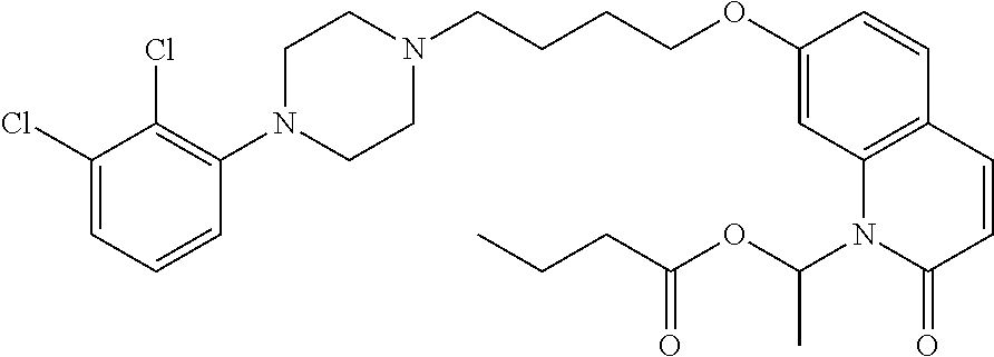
C1(Cl)=CC=CC(N2CCN(CCCCOC3=CC4=C(C=C3)C=CC(=O)N4C(OC(=O)CCC)C)CC2)=C1Cl
